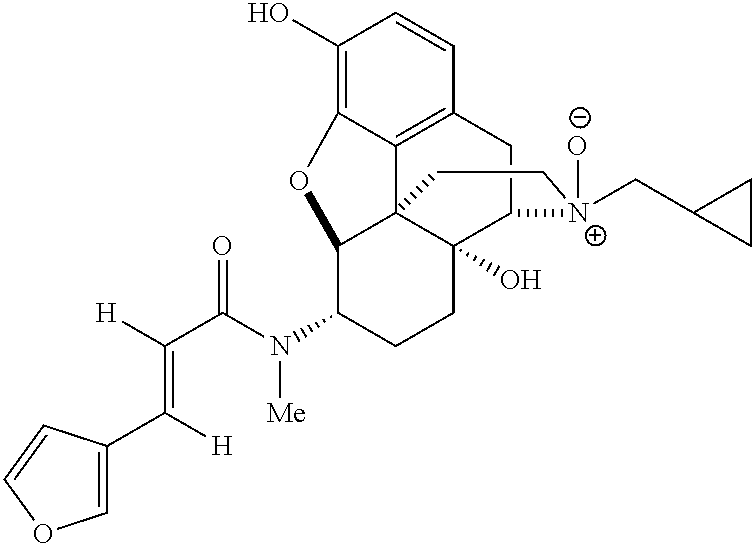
C1(O)=C2C3=C(C=C1)CC1C4(O)C3(C(C(N(C(C([H])=C([H])C3=COC=C3)=O)[Me])CC4)O2)CC[N+]1(CC1CC1)[O-]
